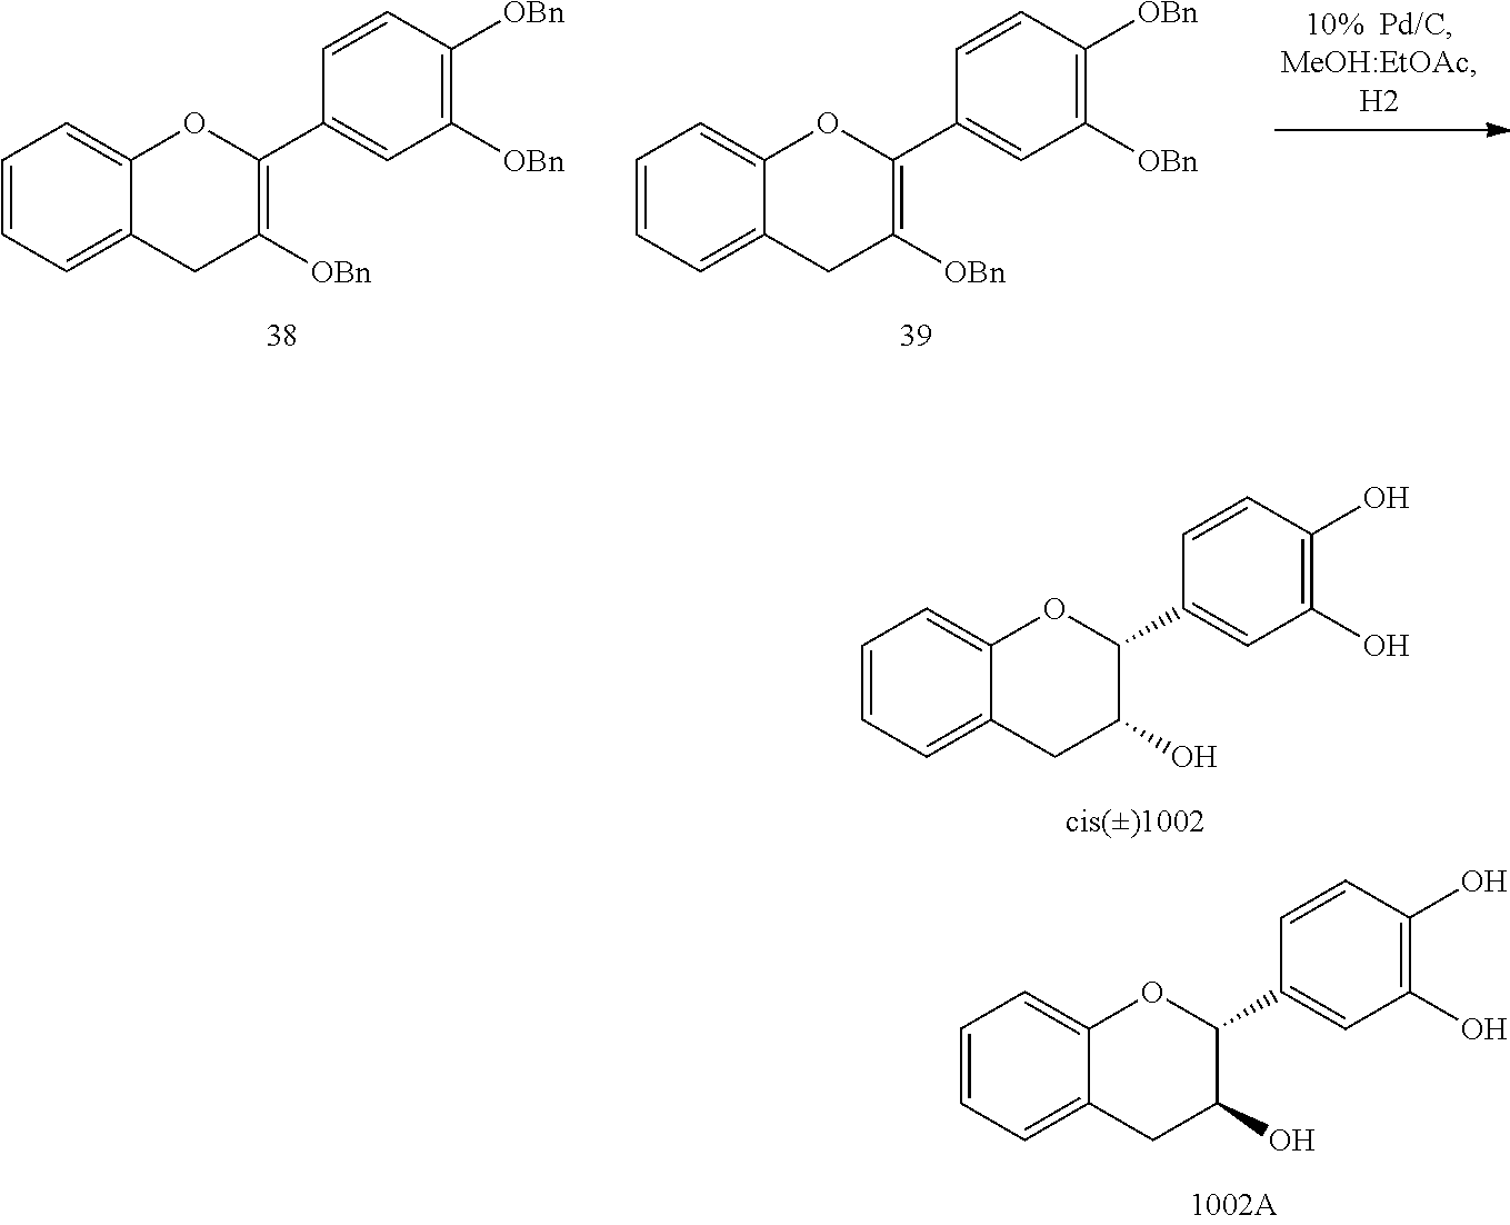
C1=CC=C2C(=C1)OC(C1=CC([OBn])=C([OBn])C=C1)=C([OBn])C2.C1=CC=C2C(=C1)OC(C1=CC([OBn])=C([OBn])C=C1)=C([OBn])C2.C1=CC=C2C(=C1)OC(C1=CC(O)=C(O)C=C1)C(O)C2.C1=CC=C2C(=C1)OC(C1=CC(O)=C(O)C=C1)C(O)C2
